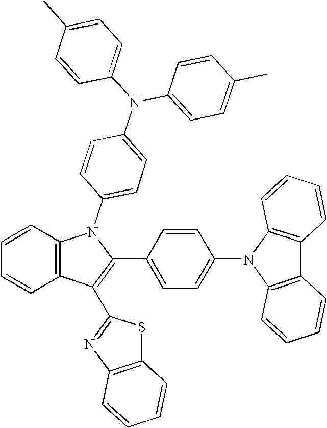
C12=C(C=CC=C1)N(C1=CC=C(N(C3=CC=C(C)C=C3)C3=CC=C(C)C=C3)C=C1)C(C1=CC=C(N3C4=C(C5=C3C=CC=C5)C=CC=C4)C=C1)=C2C1=NC2=C(S1)C=CC=C2
